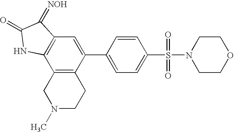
C12=C(C(C3=CC=C(S(N4CCOCC4)(=O)=O)C=C3)=CC3=C1NC(=O)C3=[NOH])CCN(C)C2
